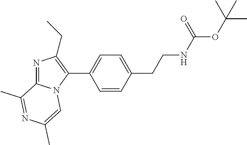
C1=CC(CCNC(OC(C)(C)C)=O)=CC=C1C1=C(CC)N=C2N1C=C(C)N=C2C
